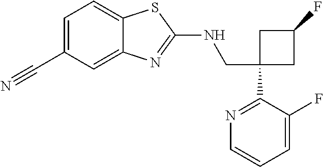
C1(CNC2=NC3=CC(C#N)=CC=C3S2)(C2=NC=CC=C2F)CC(F)C1
